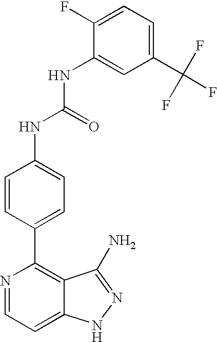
C1(C(F)(F)F)=CC=C(F)C(NC(NC2=CC=C(C3=C4C(=CC=N3)NN=C4N)C=C2)=O)=C1
